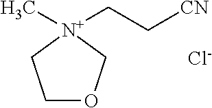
C1OC[N+](C)(CC[CN])C1.[Cl-]
